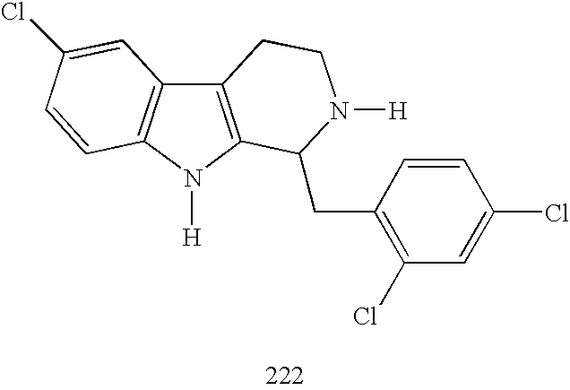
C12=C(N([H])C3=C1C=C(Cl)C=C3)C(CC1=C(Cl)C=C(Cl)C=C1)N([H])CC2
